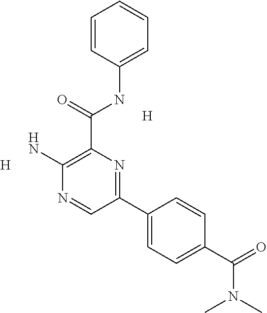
C1=CC(NC(C2=C(N)N=CC(C3=CC=C(C(=O)N(C)C)C=C3)=N2)=O)=CC=C1.[H].[H]
